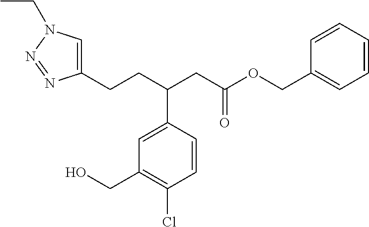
C1(CCC(CC(OCC2=CC=CC=C2)=O)C2=CC(CO)=C(Cl)C=C2)=CN(CC)N=N1
